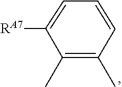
C1(C)=C(C)C=CC=C1[RA7]
